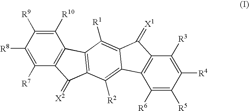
C1([R8])=C([R7])C2=C(C([R10])=C1[R9])C1=C(C2=[X2])C([R2])=C2C(=C1[R1])C(=[X1])C1=C2C([R6])=C([R5])C([R4])=C1[R3]
